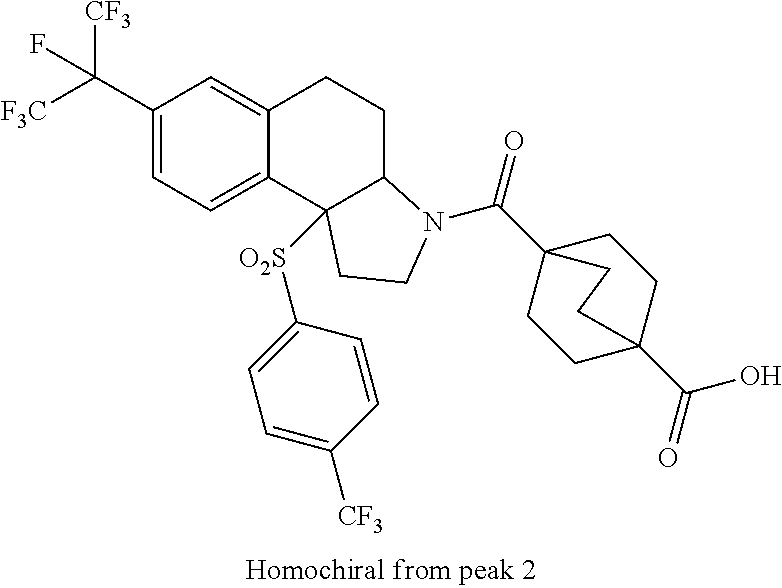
C1(C([CF3])([F3C])F)=CC=C2C(=C1)CCC1C2([O2S]C2=CC=C([CF3])C=C2)CCN1C(C12CCC(C(=O)O)(CC1)CC2)=O
